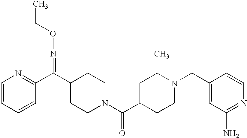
C1=CC=CC(C(=NOCC)C2CCN(C(=O)C3CCN(CC4=CC(N)=NC=C4)C(C)C3)CC2)=N1
